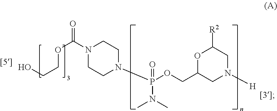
N1(P(OCC2CN([H])CC([R2])O2)(=O)N(C)C)CCN(C(OCCO)=O)CC1
